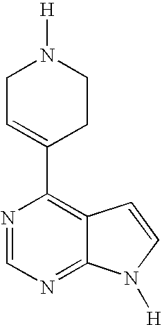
N1=CN=C2C(=C1C1=CCN([H])CC1)C=CN2[H]
